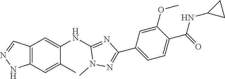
C12=C(C=C(C)C(NC3=NC(C4=CC=C(C(NC5CC5)=O)C(OC)=C4)=NN3C)=C1)NN=C2
